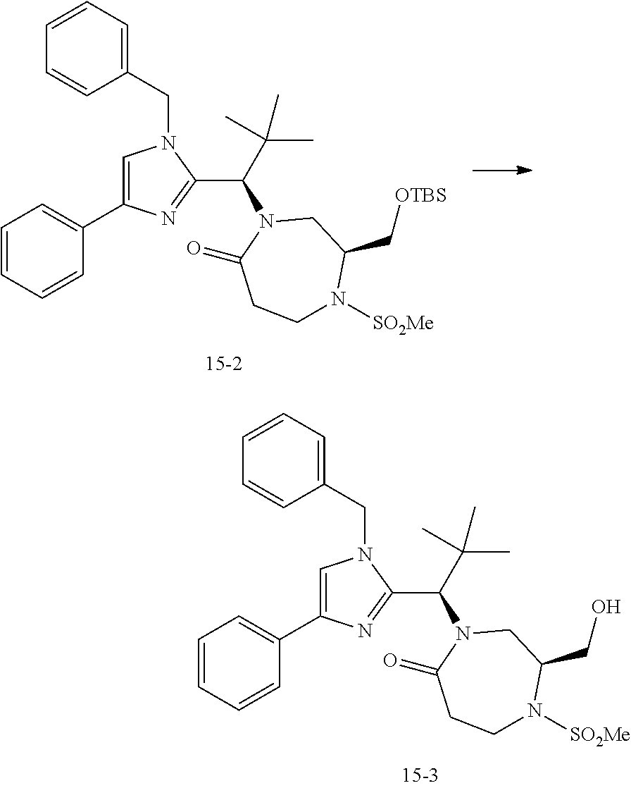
C1=CC=CC(C2=CN(CC3=CC=CC=C3)C(C(C(C)(C)C)N3C(=O)CCN([SO2Me])C(CO)C3)=N2)=C1.C1=CC=CC(C2=CN(CC3=CC=CC=C3)C(C(C(C)(C)C)N3C(=O)CCN([SO2Me])C(C[OTBS])C3)=N2)=C1
